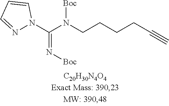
N(C(N1N=CC=C1)=N[Boc])(CCCCC#C)[Boc]
